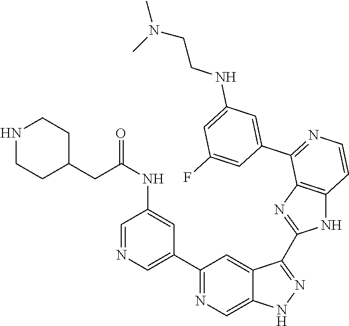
C1(C2=CN=CC(NC(CC3CCNCC3)=O)=C2)=NC=C2C(=C1)C(C1=NC3=C(N1)C=CN=C3C1=CC(NCCN(C)C)=CC(F)=C1)=NN2
